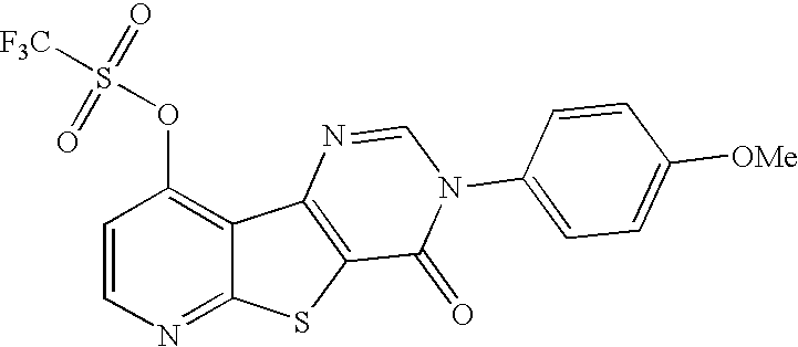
C1=CN=C2C(=C1OS([F3C])(=O)=O)C1=C(S2)C(=O)N(C2=CC=C([OMe])C=C2)C=N1
